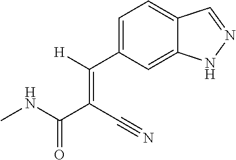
C1=C2C(=CC(C(=C(C#N)C(=O)NC)[H])=C1)NN=C2
